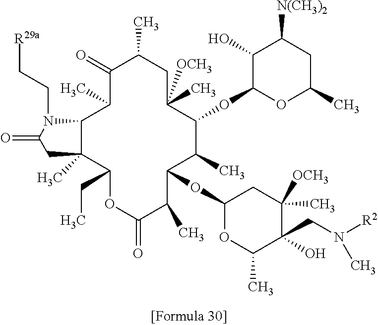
C1(=O)C(C)C2C(C)(C(CC)OC(=O)C(C)C(OC3OC(C)C(CN([R2])C)(O)C([OCH3])(C)C3)C(C)C(OC3OC(C)CC([N(CH3)2])C3O)C(C)([OCH3])CC1C)CC(=O)N2CC[R29a]
